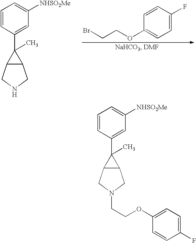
C1=CC(C2(C)C3C2CN(CCOC2=CC=C(F)C=C2)C3)=CC([NHSO2Me])=C1.[H].C1=CC(F)=CC=C1OCCBr.C1=CC(C2(C)C3C2CNC3)=CC([NHSO2Me])=C1
